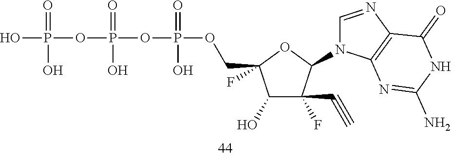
OP(OP(OP(=O)(O)OCC1(F)C(O)C(C#C)(F)C(N2C=NC3=C2N=C(N)NC3=O)O1)(=O)O)(=O)O
